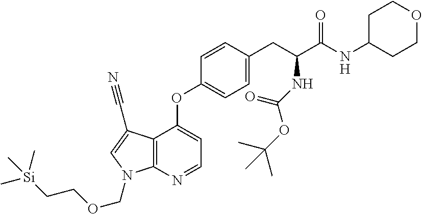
C12=C(N=CC=C1OC1=CC=C(CC(C(=O)NC3CCOCC3)NC(OC(C)(C)C)=O)C=C1)N(COCC[Si](C)(C)C)C=C2C#N
